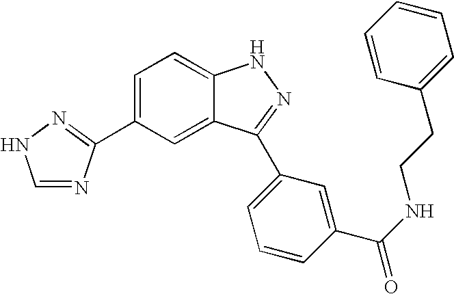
C1=C(C2=NNC=N2)C=C2C(=C1)NN=C2C1=CC=CC(C(NCCC2=CC=CC=C2)=O)=C1
